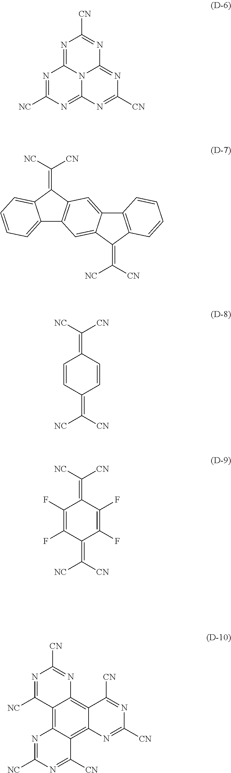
N1=C2N3C(=NC([CN])=NC3=NC([NC])=N2)N=C1[CN].C12=CC=CC=C1C(=C([NC])[CN])C1=C2C=C2C(=C1)C1=C(C2=C([CN])[NC])C=CC=C1.C1=CC(=C([CN])[NC])C=CC1=C([NC])[CN].N1=C([NC])C2=C3C(=C4C(=C2N=C1[CN])C([CN])=NC([CN])=N4)C([CN])=NC([NC])=N3.C1(F)=C(F)C(=C([CN])[NC])C(F)=C(F)C1=C([NC])[CN]
